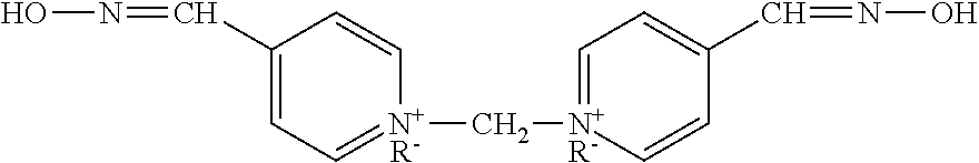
C1(C=NO)=CC=[N+](C[N+]2=CC=C(C=NO)C=C2)C=C1.[R-].[R-]
